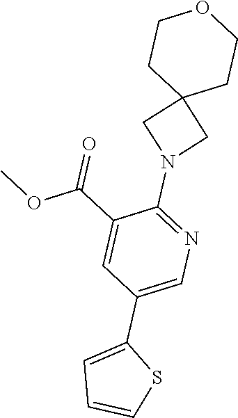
COC(C1=CC(C2=CC=CS2)=CN=C1N1CC2(C1)CCOCC2)=O
